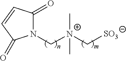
N1(C[N+](C[SO3])(C)C)C(=O)C=CC1=O
